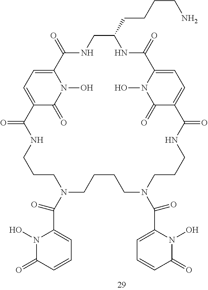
C12=CC=C(C(=O)N1O)C(=O)NCCCN(C(=O)C1=CC=CC(=O)N1O)CCCCN(C(=O)C1=CC=CC(=O)N1O)CCCNC(=O)C1=CC=C(C(=O)NC(CCCCN)CNC2=O)N(O)C1=O
